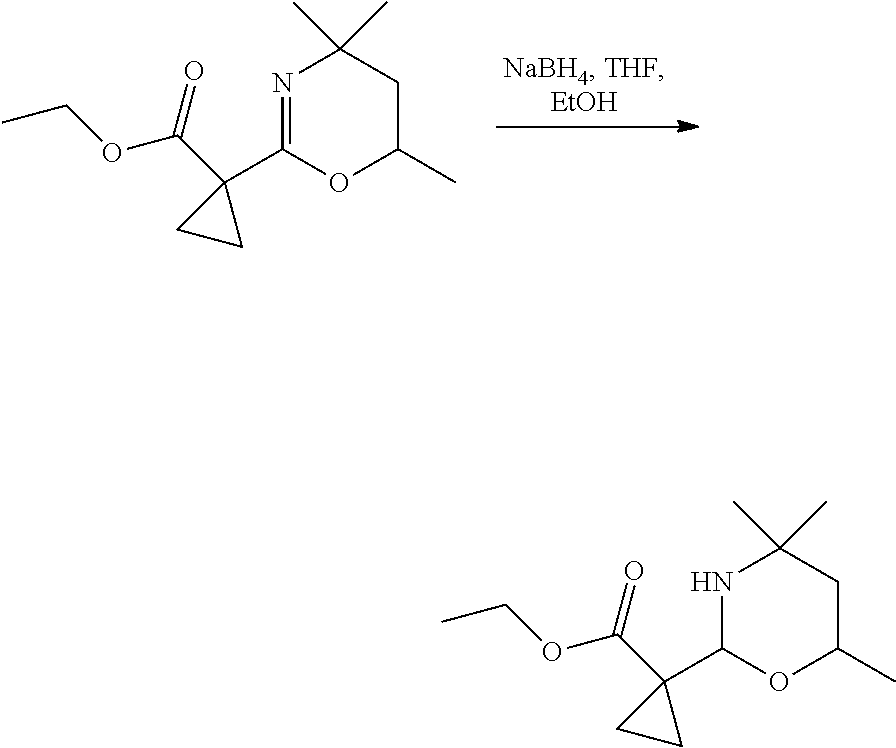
N1=C(C2(C(OCC)=O)CC2)OC(C)CC1(C)C.N1C(C2(C(OCC)=O)CC2)OC(C)CC1(C)C
